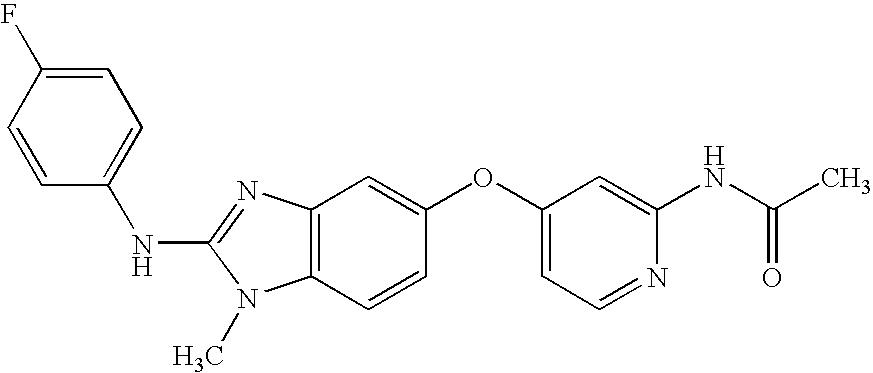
C1=C(F)C=CC(NC2=NC3=C(N2C)C=CC(OC2=CC=NC(NC(C)=O)=C2)=C3)=C1
